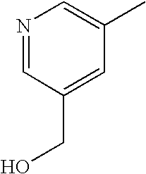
N1=CC(CO)=CC(C)=C1
